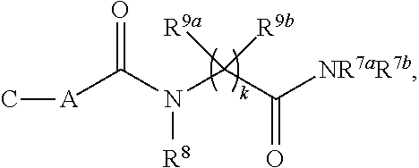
[A](C(N([R8])C(C(=O)[NR7aR7b])([R9a])[R9b])=O)C
